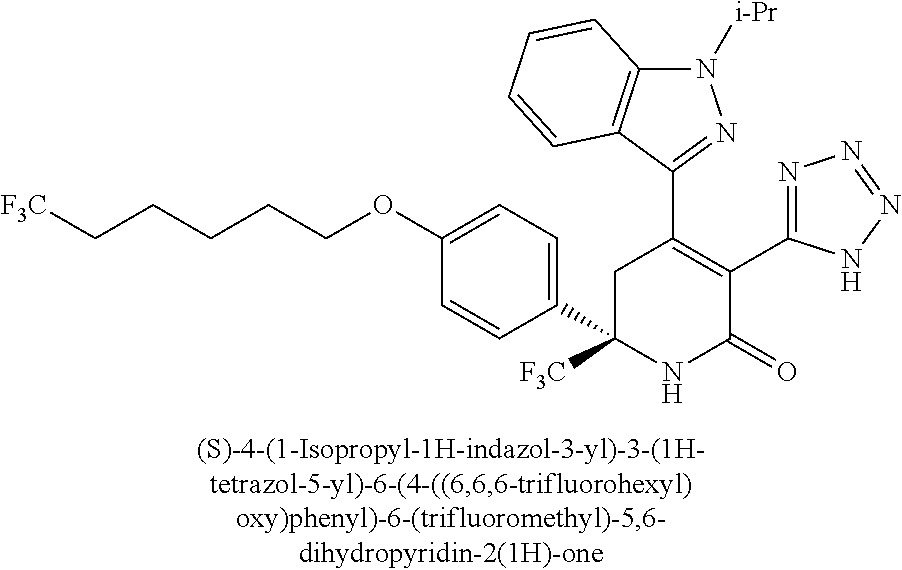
C1(C2=C(C3=NN=NN3)C(=O)NC(C3=CC=C(OCCCCC[F3C])C=C3)([F3C])C2)=NN([i-Pr])C2=C1C=CC=C2
